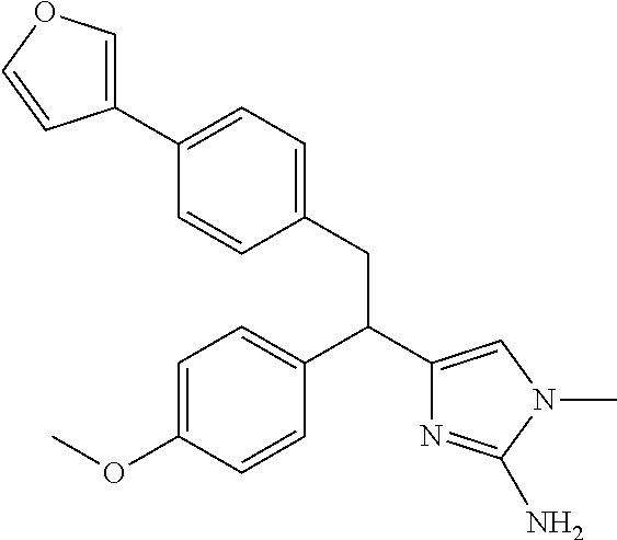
C1=C(OC)C=CC(C(C2=CN(C)C(N)=N2)CC2=CC=C(C3=COC=C3)C=C2)=C1
